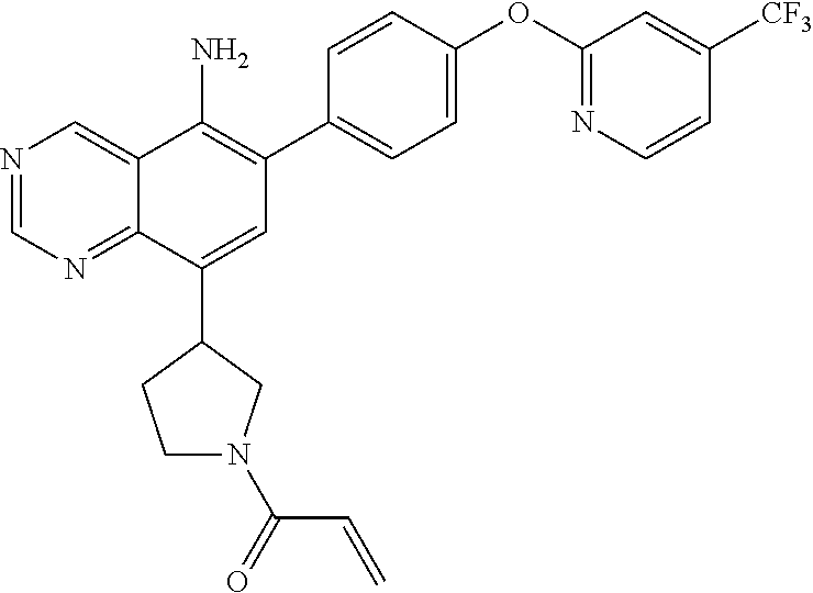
N1=CN=C2C(=C1)C(N)=C(C1=CC=C(OC3=NC=CC([CF3])=C3)C=C1)C=C2C1CCN(C(C=C)=O)C1
